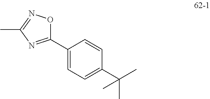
CC(C1=CC=C(C2=NC(C)=NO2)C=C1)(C)C
